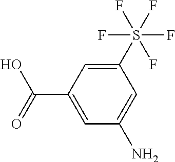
C1(C(=O)O)=CC(N)=CC(S(F)(F)(F)(F)F)=C1
